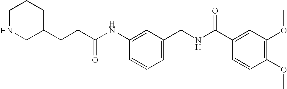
C(C(NC1=CC(CNC(C2=CC(OC)=C(OC)C=C2)=O)=CC=C1)=O)CC1CCCNC1
